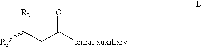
[R3]C(CC([chiral auxiliary])=O)[R2]
